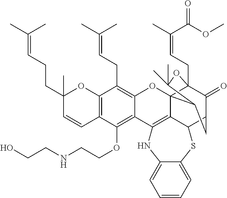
C12=C(C=CC(CCC=C(C)C)(C)O1)C(OCCNCCO)=C1C(=C2CC=C(C)C)OC23C4(CC=C(C)C(OC)=O)C(=O)C(CC2C(C)(C)O4)C2SC4=CC=CC=C4NC1=C32
